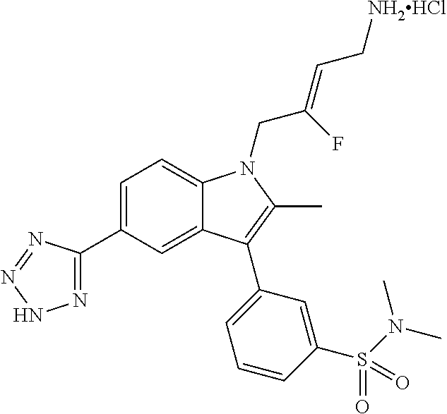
C1(C2=CC=C3C(=C2)C(C2=CC=CC(S(N(C)C)(=O)=O)=C2)=C(C)N3CC(=CC[NH2HCl])F)=NNN=N1
